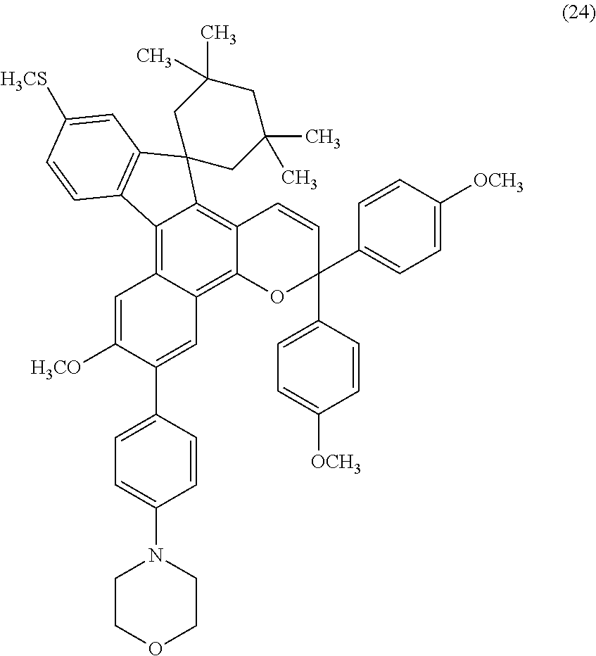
C12=C3C(=C4C(=C1C1(C5=C2C=CC([H3CS])=C5)CC(C)(C)CC(C)(C)C1)C=CC(C1=CC=C([OCH3])C=C1)(C1=CC=C([OCH3])C=C1)O4)C=C(C1=CC=C(N2CCOCC2)C=C1)C([H3CO])=C3
